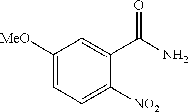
C1([MeO])=CC=C([NO2])C(C(N)=O)=C1
